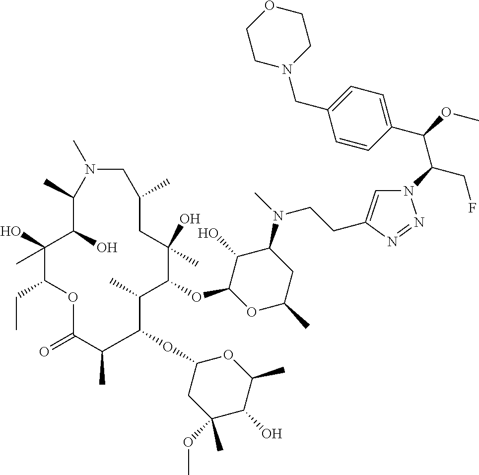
N1=NN(C(C(C2=CC=C(CN3CCOCC3)C=C2)OC)CF)C=C1CCN(C1C(O)C(OC2C(C)C(OC3CC(OC)(C)C(O)C(C)O3)C(C)C(=O)OC(CC)C(O)(C)C(O)C(C)N(C)CC(C)CC2(O)C)OC(C)C1)C
